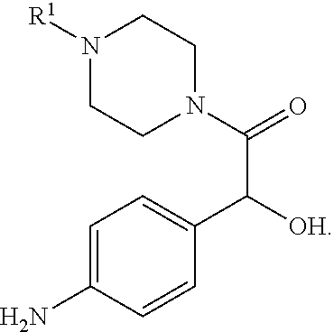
C1=C(N)C=CC(C([OH])C(=O)N2CCN([R1])CC2)=C1
